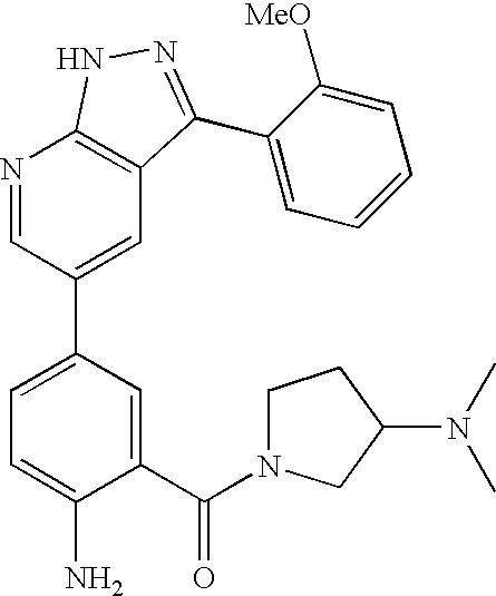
N1=CC(C2=CC=C(N)C(C(=O)N3CCC(N(C)C)C3)=C2)=CC2=C1NN=C2C1=CC=CC=C1[MeO]
